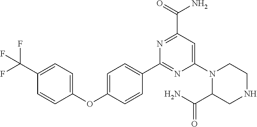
C1=C(C(F)(F)F)C=CC(OC2=CC=C(C3=NC(N4C(C(=O)N)CNCC4)=CC(C(N)=O)=N3)C=C2)=C1
